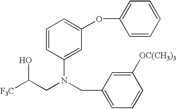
C(CN(CC1=CC=CC([OC(CH3)3])=C1)C1=CC(OC2=CC=CC=C2)=CC=C1)([F3C])O
